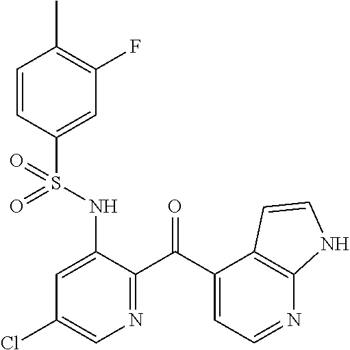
C1=CC(S(NC2=CC(Cl)=CN=C2C(C2=CC=NC3=C2C=CN3)=O)(=O)=O)=CC(F)=C1C
